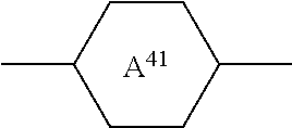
C1CC(C)CCC1C.[A41]
